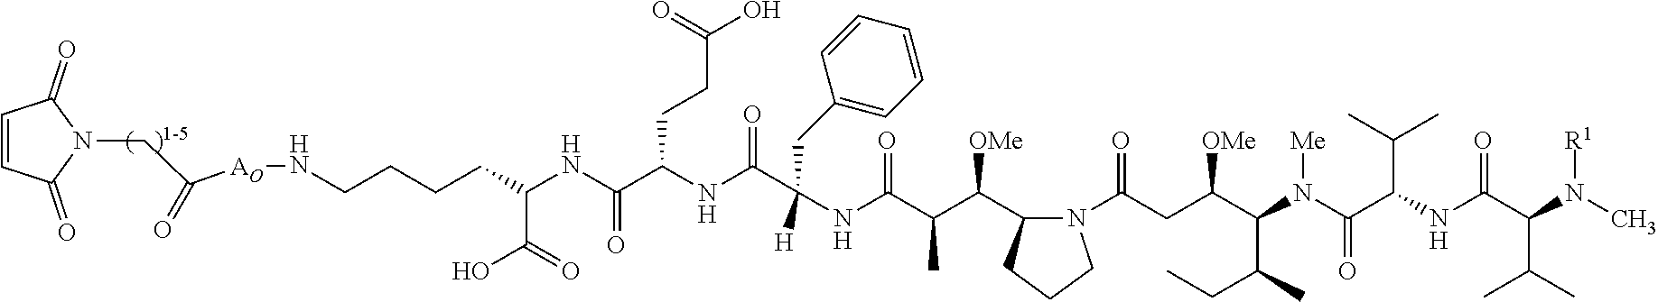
N1(C(CC(C(N(C(C(NC(C(N(C)[R1])C(C)C)=O)C(C)C)=O)[Me])C(CC)C)[OMe])=O)C(C(C(C(NC(C(NC(C(NC(CCCCN[AO]C(=O)CN2C(=O)C=CC2=O)C(O)=O)=O)CCC(O)=O)=O)([H])CC2=CC=CC=C2)=O)C)[OMe])CCC1
